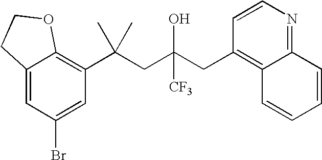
C1(Br)=CC(C(CC(CC2=C3C(=NC=C2)C=CC=C3)(O)[CF3])(C)C)=C2C(=C1)CCO2
